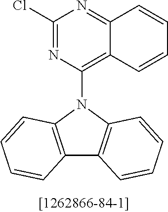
N1=C2C(=C(N3C4=C(C5=C3C=CC=C5)C=CC=C4)N=C1Cl)C=CC=C2
